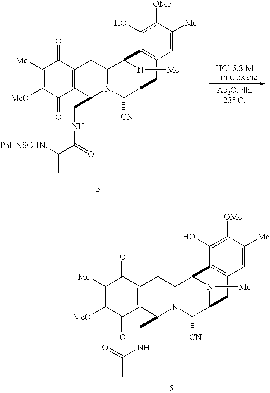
C1([Me])=C([MeO])C(=O)C2=C(C1=O)CC1N(C2CNC(C([PhHNSCHN])C)=O)C([CN])C2N([Me])C1C1=C(C2)C=C([Me])C([OMe])=C1O.C1([Me])=C([MeO])C(=O)C2=C(C1=O)CC1N(C([CN])C3N([Me])C1C1=C(C3)C=C([Me])C([OMe])=C1O)C2CNC(C)=O
